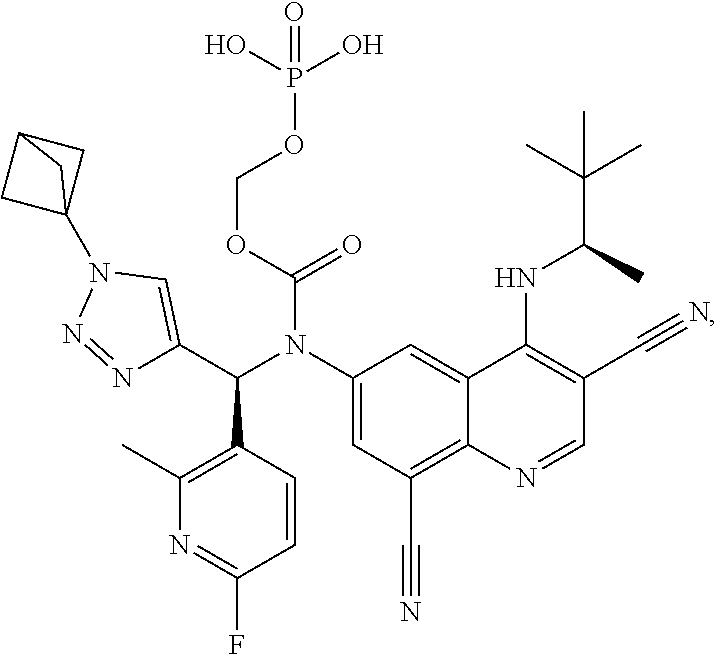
C1(N(C(C2=CN(C34CC(C3)C4)N=N2)C2=C(C)N=C(F)C=C2)C(OCOP(O)(O)=O)=O)=CC(C#N)=C2C(=C1)C(NC(C(C)(C)C)C)=C(C#N)C=N2
